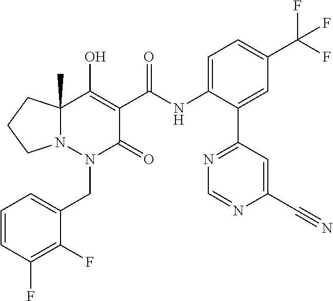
C1=CC(F)=C(F)C(CN2C(=O)C(C(=O)NC3=CC=C(C(F)(F)F)C=C3C3=NC=NC(C#N)=C3)=C(O)C3(C)N2CCC3)=C1
